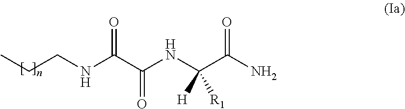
CCCNC(C(NC(C(N)=O)([R1])[H])=O)=O
